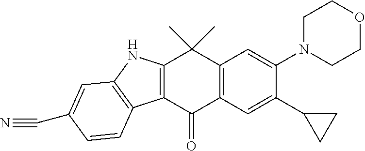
C12=C(C(=O)C3=C(C1(C)C)C=C(N1CCOCC1)C(C1CC1)=C3)C1=C(N2)C=C(C#N)C=C1
